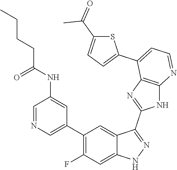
C1=NC=C(C2=C(F)C=C3C(=C2)C(C2=NC4=C(N2)N=CC=C4C2=CC=C(C(C)=O)S2)=NN3)C=C1NC(CCCC)=O
